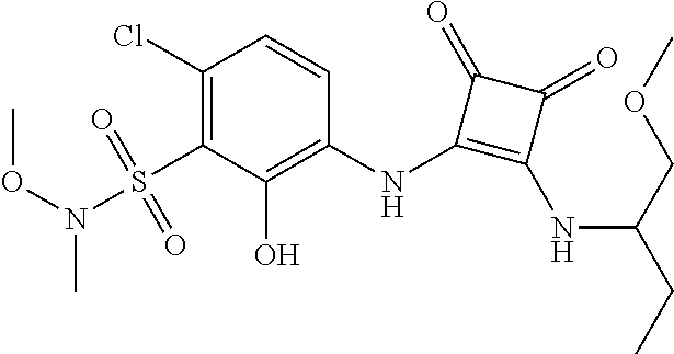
C1(Cl)=C(S(=O)(=O)N(OC)C)C(O)=C(NC2=C(NC(CC)COC)C(=O)C2=O)C=C1
